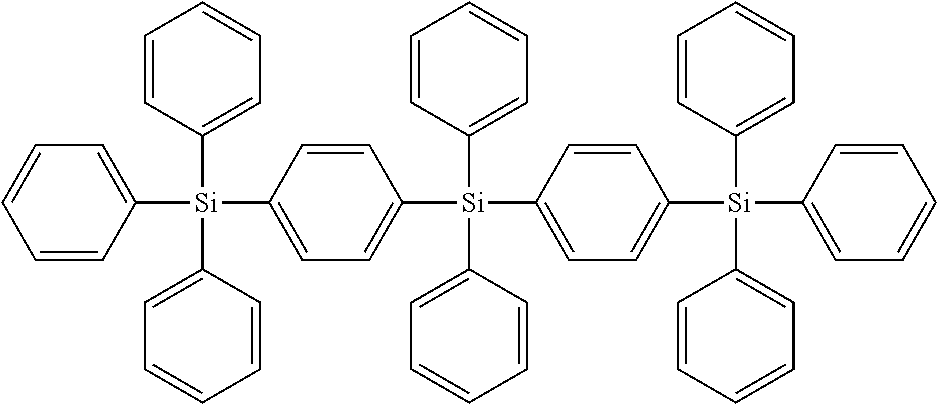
C1=CC([Si](C2=CC=CC=C2)(C2=CC=CC=C2)C2=CC=C([Si](C3=CC=C([Si](C4=CC=CC=C4)(C4=CC=CC=C4)C4=CC=CC=C4)C=C3)(C3=CC=CC=C3)C3=CC=CC=C3)C=C2)=CC=C1
